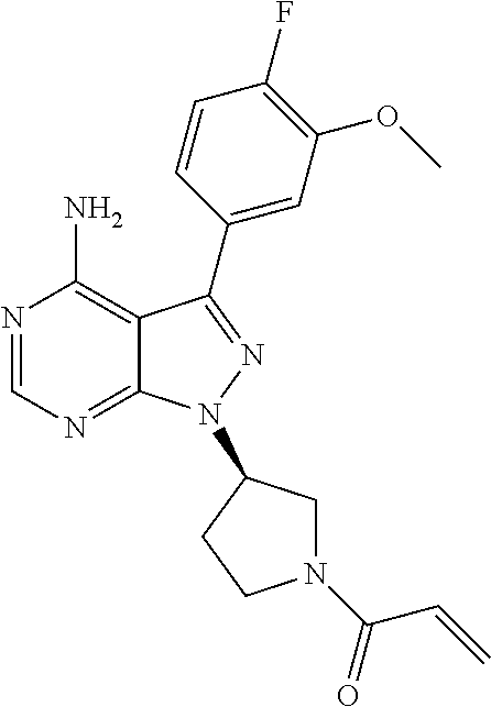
N1=CN=C2C(=C1N)C(C1=CC(OC)=C(F)C=C1)=NN2C1CN(C(=O)C=C)CC1
